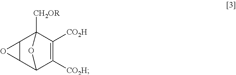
C12C(C3C([CO2H])=C([CO2H])C1([CH2OR])O3)O2
